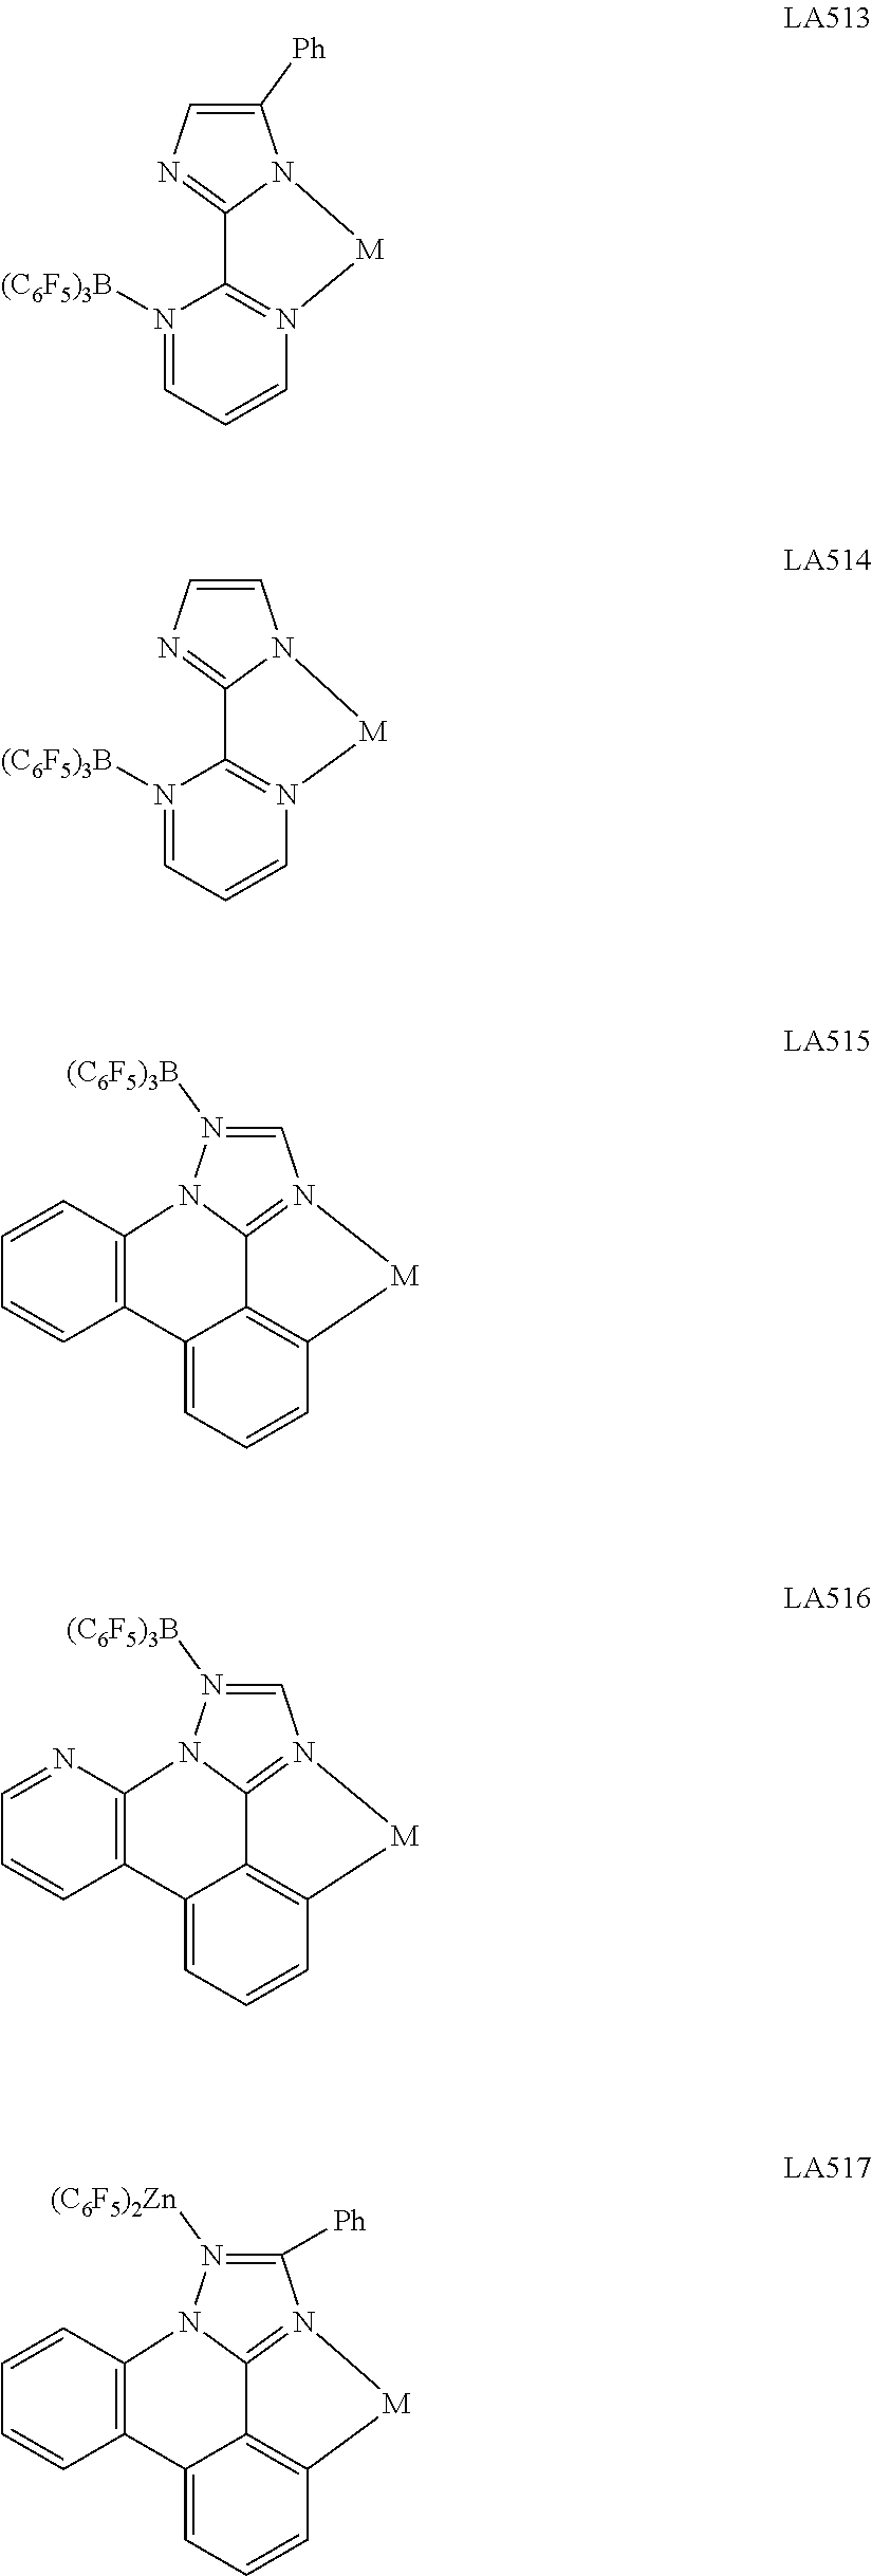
C1([Ph])=CN=C2N1[M]N1=C2N([(C6F5)3B])=CC=C1.C1=N([(C6F5)3B])N2C3=C(C=CC=C3)C3=CC=CC4=C3C2=N1[M]4.C1=CN=C2N1[M]N1=C2N([(C6F5)3B])=CC=C1.C1=N([(C6F5)3B])N2C3=C(C=CC=N3)C3=CC=CC4=C3C2=N1[M]4.C1([Ph])=N([(C6F5)2Zn])N2C3=C(C=CC=C3)C3=CC=CC4=C3C2=N1[M]4
